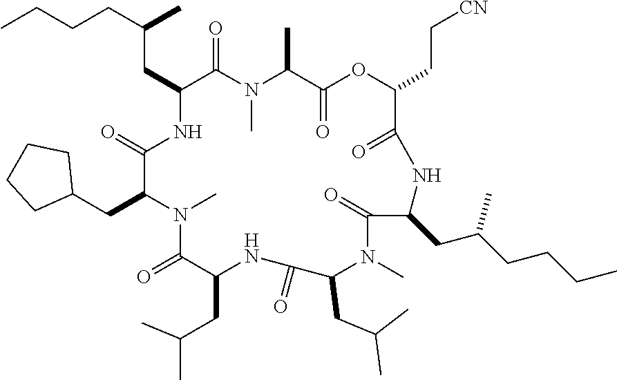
C(CC1NC(=O)C(CC2CCCC2)N(C)C(=O)C(CC(C)C)NC(=O)C(CC(C)C)N(C)C(=O)C(CC(CCCC)C)NC(=O)C(CC[CN])OC(=O)C(C)N(C)C1=O)(CCCC)C
